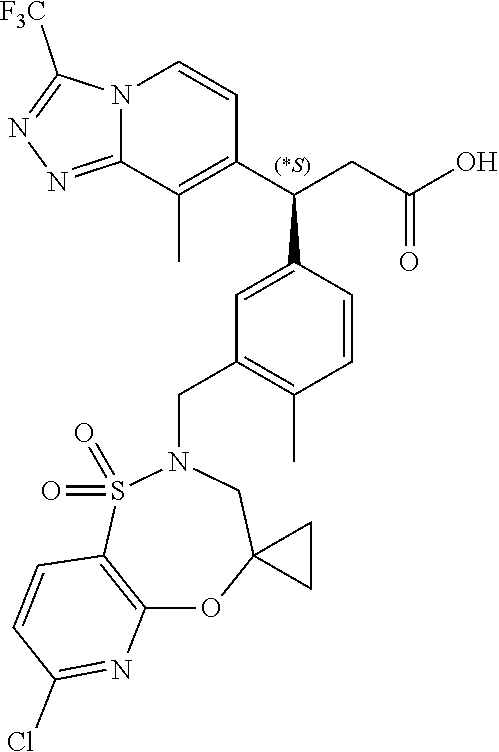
N12C(=NN=C1[F3C])C(C)=C(C(CC(O)=O)C1=CC(CN3S(=O)(=O)C4=C(OC5(C3)CC5)N=C(Cl)C=C4)=C(C)C=C1)C=C2
